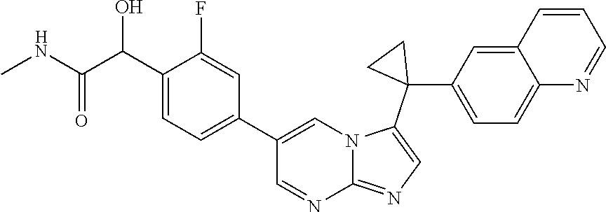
C1(C(C(NC)=O)O)=CC=C(C2=CN3C(=NC=C3C3(C4=CC=C5C(=C4)C=CC=N5)CC3)N=C2)C=C1F
